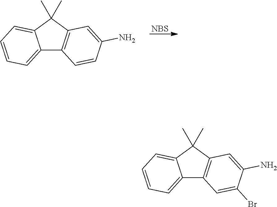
[NBS].C12=CC=CC=C1C(C)(C)C1=C2C=CC(N)=C1.C12=CC=CC=C1C(C)(C)C1=C2C=C(Br)C(N)=C1
